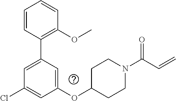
C1(OC2CCN(C(C=C)=O)CC2)=CC(C2=C(OC)C=CC=C2)=CC(Cl)=C1
